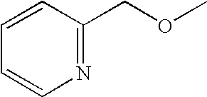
N1=C(COC)C=CC=C1
